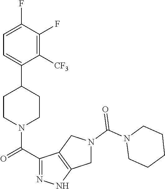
C1=C(F)C(F)=C([CF3])C(C2CCN(C(C3=NNC4=C3CN(C(N3CCCCC3)=O)C4)=O)CC2)=C1
